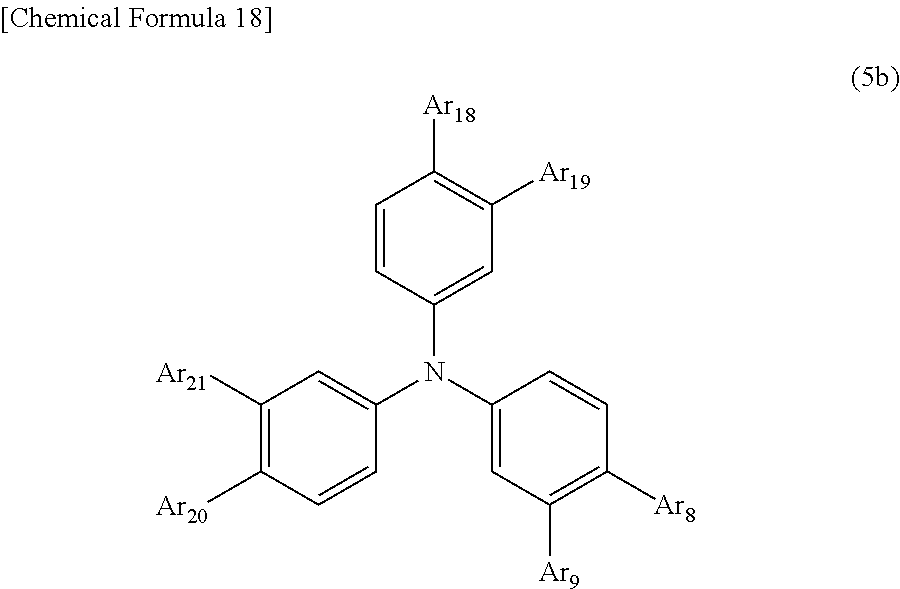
C1=CC(N(C2=CC([Ar9])=C([Ar8])C=C2)C2=CC([Ar21])=C([Ar20])C=C2)=CC([Ar19])=C1[Ar18]
